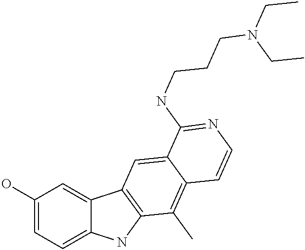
C1(O)=CC=C2C(=C1)C1=C(N2)C(C)=C2C(=C1)C(NCCCN(CC)CC)=NC=C2
